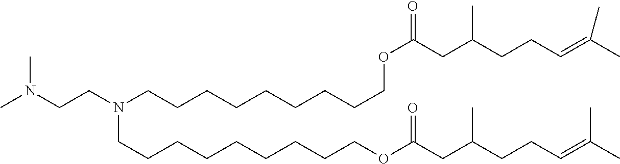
CN(CCN(CCCCCCCCCOC(=O)CC(CCC=C(C)C)C)CCCCCCCCCOC(CC(CCC=C(C)C)C)=O)C
